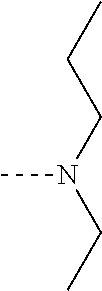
C(N(C)CC)CC
